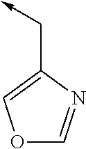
C(->C)C1=COC=N1
